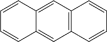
C12=CC3=C(C=C1C=CC=C2)C=CC=C3
